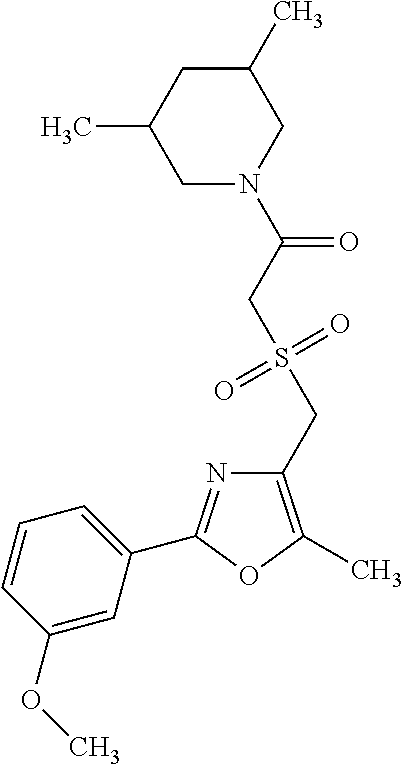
C1(CS(=O)(=O)CC(=O)N2CC(C)CC(C)C2)=C(C)OC(C2=CC=CC(OC)=C2)=N1
